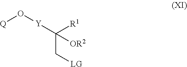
[Q]O[Y]C([R1])(C[LG])[OR2]
